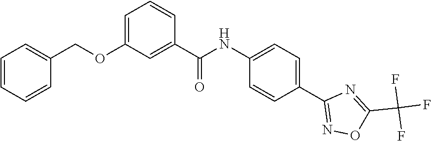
N(C1=CC=C(C2=NOC(C(F)(F)F)=N2)C=C1)C(C1=CC(OCC2=CC=CC=C2)=CC=C1)=O
